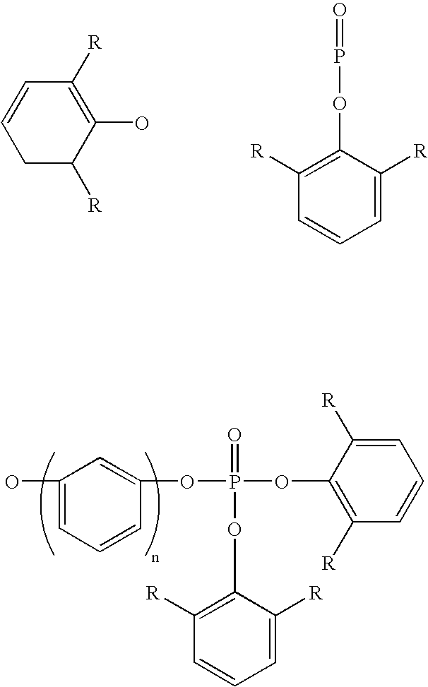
C1C([R])C(O)=C([R])C=C1.C1=C([R])C(OP=O)=C([R])C=C1.C1=C([R])C(OP(OC2=C([R])C=CC=C2[R])(OC2=CC(O)=CC=C2)=O)=C([R])C=C1
